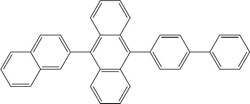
C12=C(C=CC=C1)C(C1=CC=C3C(=C1)C=CC=C3)=C1C(=C2C2=CC=C(C3=CC=CC=C3)C=C2)C=CC=C1
